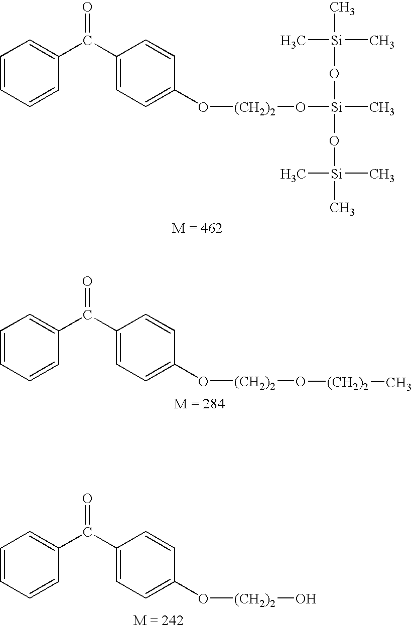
C1=CC=CC(C(C2=CC=C(O[(CH2)2]O[Si](C)(O[Si](C)(C)C)O[Si](C)(C)C)C=C2)=O)=C1.C1=CC=CC(C(C2=CC=C(O[(CH2)2]O[(CH2)2]C)C=C2)=O)=C1.C1=CC=CC(C(C2=CC=C(O[(CH2)2]O)C=C2)=O)=C1
